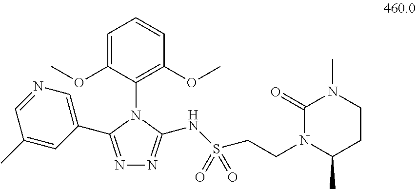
N1=CC(C)=CC(C2=NN=C(NS(CCN3C(C)CCN(C)C3=O)(=O)=O)N2C2=C(OC)C=CC=C2OC)=C1
